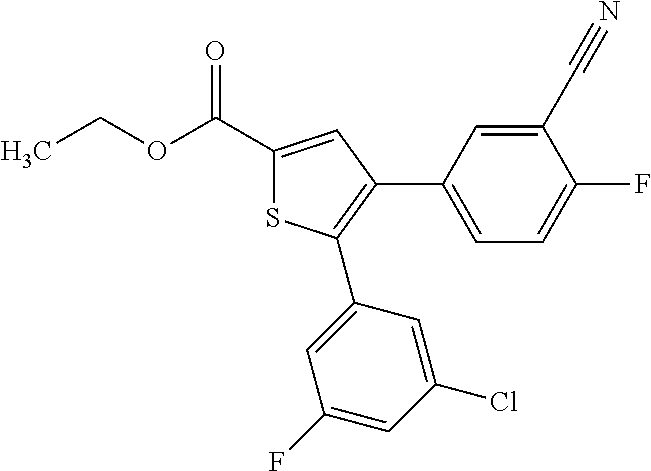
CCOC(C1=CC(C2=CC=C(F)C(C#N)=C2)=C(C2=CC(F)=CC(Cl)=C2)S1)=O
